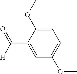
C1=C(OC)C(C([H])=O)=CC(OC)=C1
